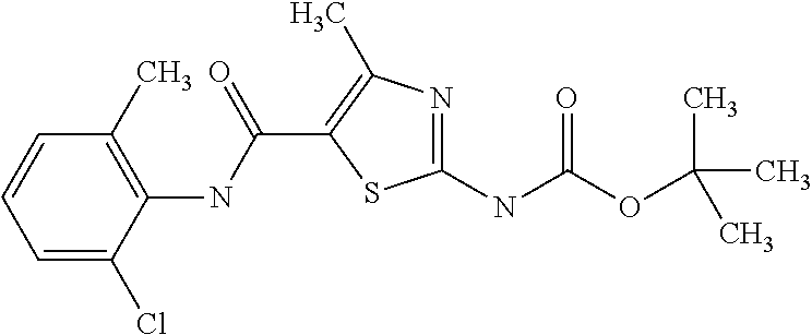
C1=C(Cl)C(NC(C2=C(C)N=C(NC(OC(C)(C)C)=O)S2)=O)=C(C)C=C1
